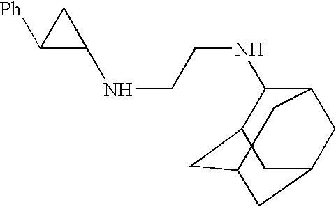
C1([Ph])C(NCCNC2C3CC4CC(CC2C4)C3)C1
